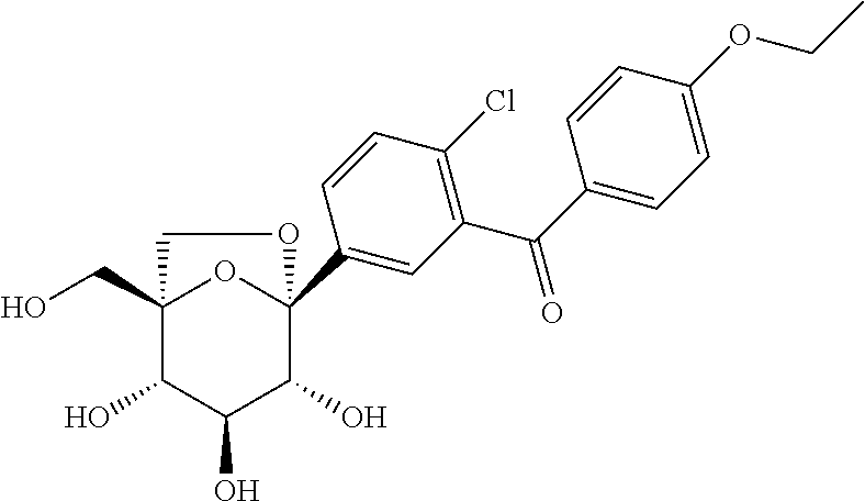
C1(C(C2=CC=C(OCC)C=C2)=O)=C(Cl)C=CC(C23OC(CO)(C(O)C(O)C2O)CO3)=C1
